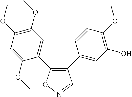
C1(C2=CC(O)=C(OC)C=C2)=C(C2=CC(OC)=C(OC)C=C2OC)ON=C1
